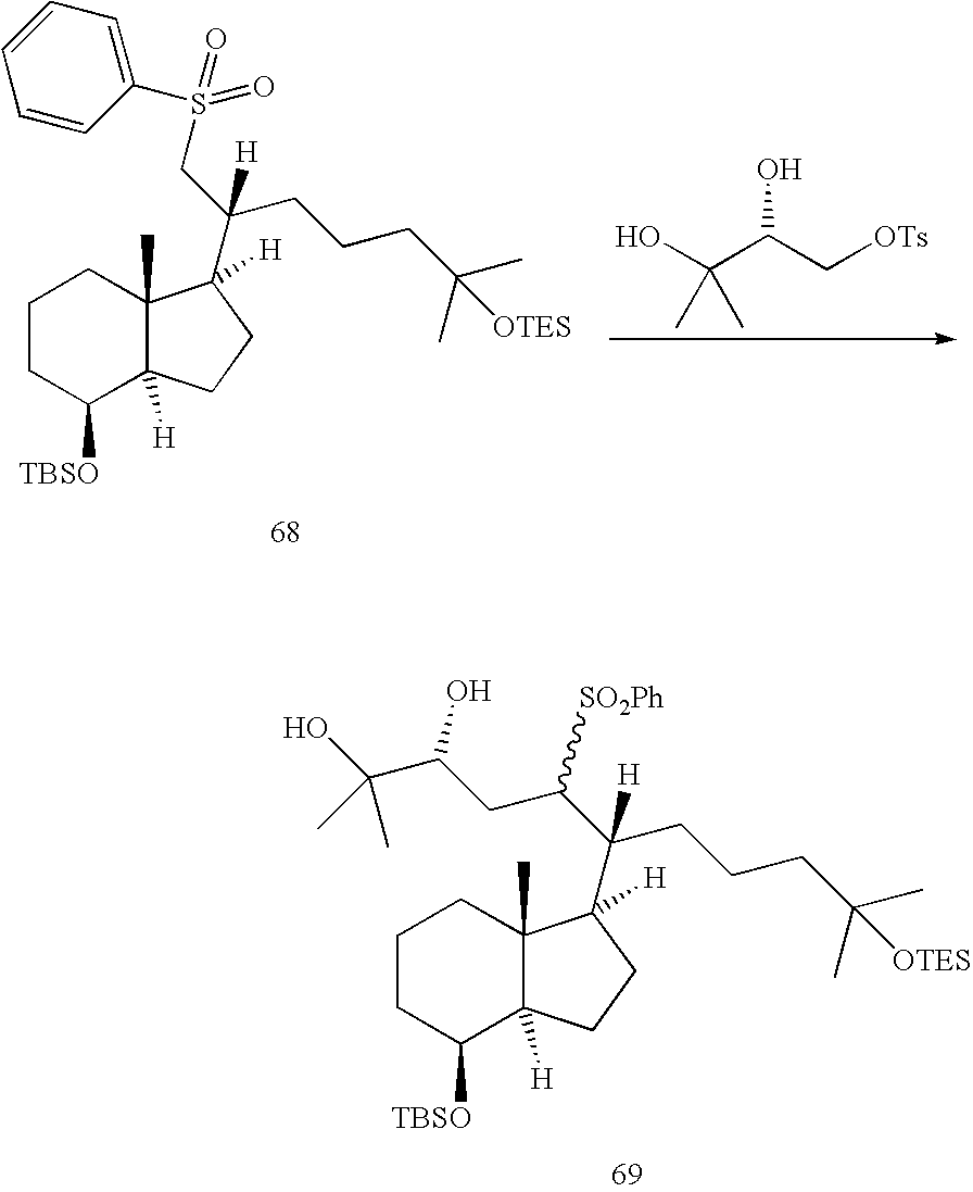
C1CC([TBSO])C2([H])C(C)(C1)C(C(CCCC(C)(C)[OTES])(C(CC(C(O)(C)C)O)[SO2Ph])[H])([H])CC2.OC(C(C[OTs])O)(C)C.C1CC([TBSO])C2([H])C(C)(C1)C(C(CCCC(C)([OTES])C)(CS(C1=CC=CC=C1)(=O)=O)[H])([H])CC2
